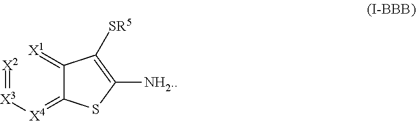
[X2]=[X3][X4]=C1C(=[X1])C([SR5])=C([NH2.])S1
